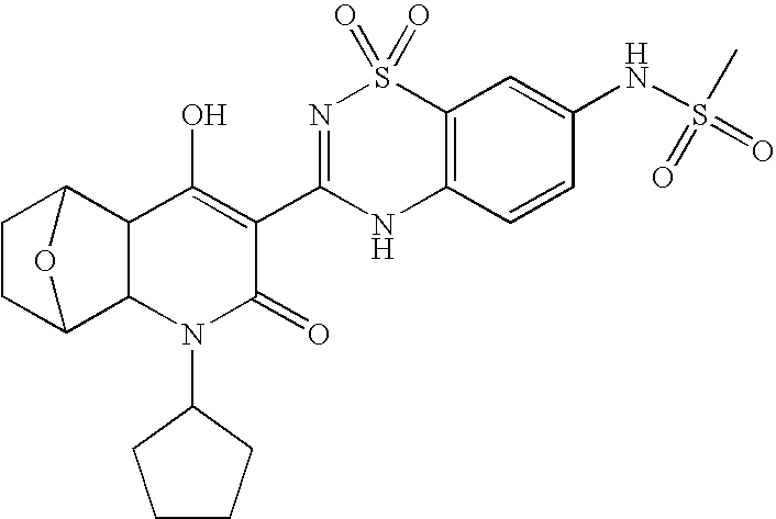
C1CC2C3C(C(O)=C(C4=NS(=O)(=O)C5=C(N4)C=CC(NS(C)(=O)=O)=C5)C(=O)N3C3CCCC3)C1O2
